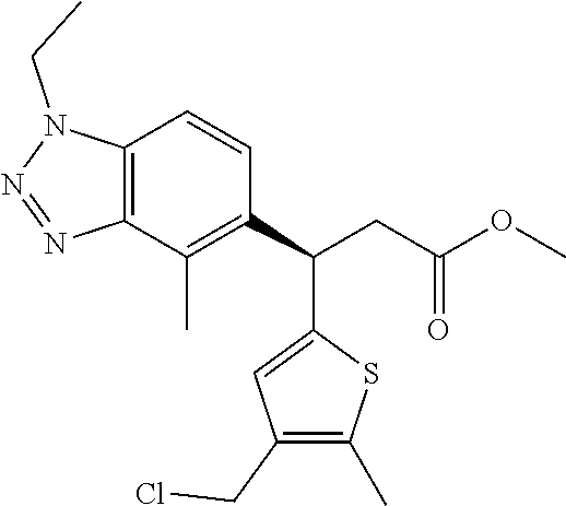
C12=C(C(C)=C(C(CC(OC)=O)C3=CC(CCl)=C(C)S3)C=C1)N=NN2CC
